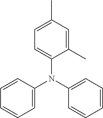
C1(C)=CC=C(N(C2=CC=CC=C2)C2=CC=CC=C2)C(C)=C1
